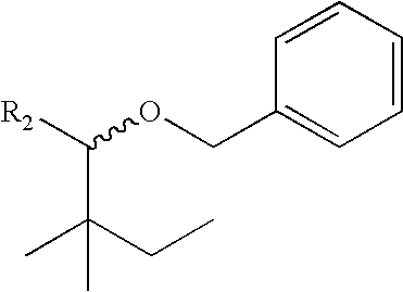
C(C(CC)(C)C)([R2])OCC1=CC=CC=C1
